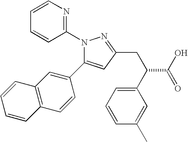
N1(C2=NC=CC=C2)C(C2=CC3=C(C=C2)C=CC=C3)=CC(CC(C2=CC=CC(C)=C2)C(O)=O)=N1
